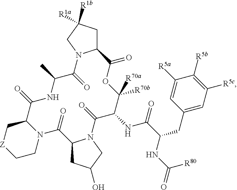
C1C([R1a])([R1b])CN2C1C(=O)OC([R70b])([R70a])C(NC(=O)C(NC(=O)[R80])CC1=CC([R5c])=C([R5b])C([R5a])=C1)C(=O)N1C(CC(O)C1)C(=O)N1C(C(=O)NC(C)C2=O)C[Z]CC1
